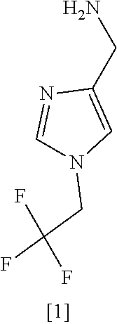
C1(CN)=CN(CC(F)(F)F)C=N1
